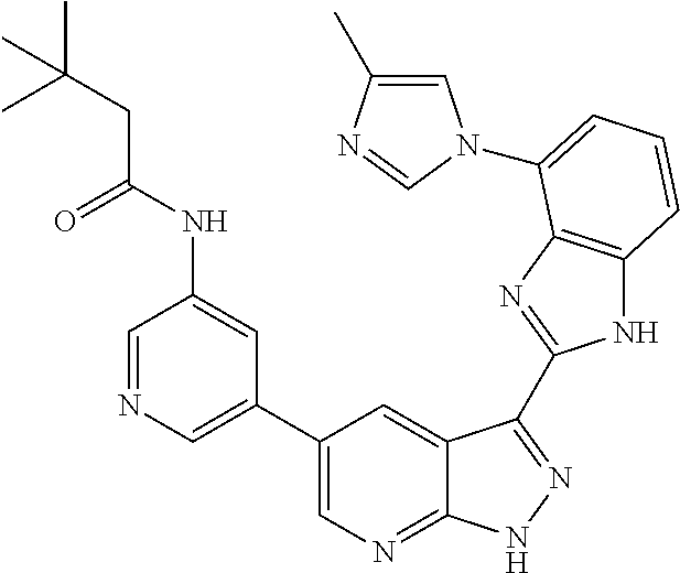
C1(C2=CN=CC(NC(CC(C)(C)C)=O)=C2)=CN=C2C(=C1)C(C1=NC3=C(N1)C=CC=C3N1C=C(C)N=C1)=NN2
